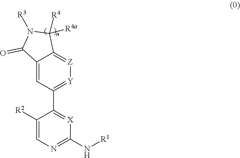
C12=CC(C3=[X]C(N[R1])=NC=C3[R2])=[Y][Z]=C1C([R4])([R4a])N([R3])C2=O
